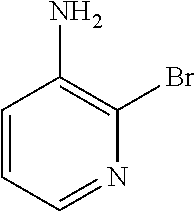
C1=CC=NC(Br)=C1N
